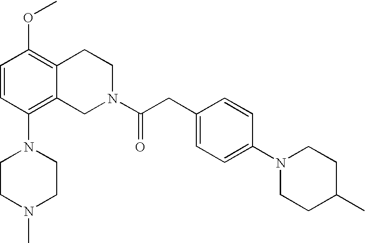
C1=CC(N2CCN(C)CC2)=C2C(=C1OC)CCN(C(CC1=CC=C(N3CCC(C)CC3)C=C1)=O)C2
